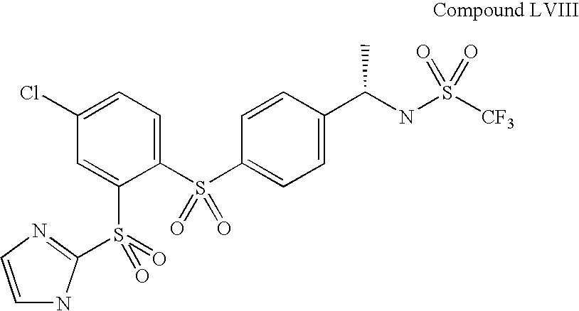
C1(Cl)=CC=C(S(C2=CC=C(C(NS([CF3])(=O)=O)C)C=C2)(=O)=O)C(S(C2=NC=CN2)(=O)=O)=C1
